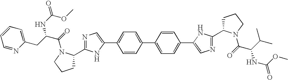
N1=C(C2CCCN2C(C(NC(OC)=O)C(C)C)=O)NC(C2=CC=C(C3=CC=C(C4=CN=C(C5CCCN5C(=O)C(CC5=CC=CC=N5)NC(=O)OC)N4)C=C3)C=C2)=C1
